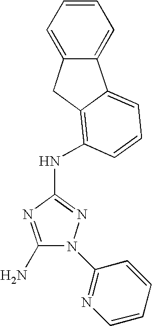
C1(N)=NC(NC2=C3CC4=CC=CC=C4C3=CC=C2)=NN1C1=NC=CC=C1
